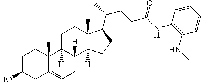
C1C(O)CC2=CCC3([H])C([H])(C2(C)C1)CCC1(C)C3([H])CCC1C(C)CCC(NC1=C(NC)C=CC=C1)=O
